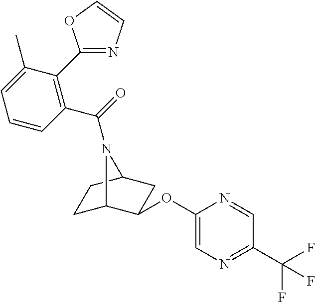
C1C2C(OC3=CN=C(C(F)(F)F)C=N3)CC(C1)N2C(=O)C1=C(C2=NC=CO2)C(C)=CC=C1
